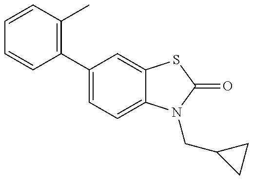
C1=CC(C2=CC=C3C(=C2)SC(=O)N3CC2CC2)=C(C)C=C1
